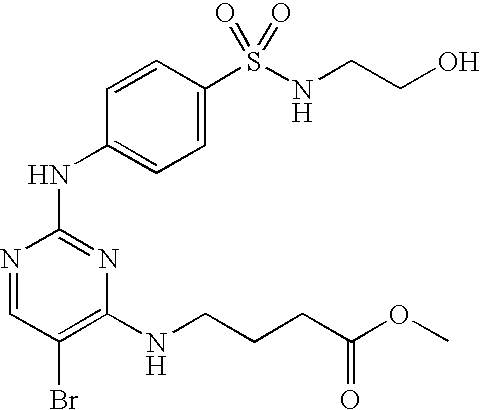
N1=CC(Br)=C(NCCCC(OC)=O)N=C1NC1=CC=C(S(NCCO)(=O)=O)C=C1
